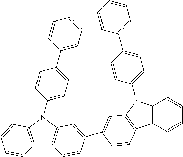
C12=C(N(C3=CC=C(C4=CC=CC=C4)C=C3)C3=C1C=CC(C1=CC4=C(C5=C(C=CC=C5)N4C4=CC=C(C5=CC=CC=C5)C=C4)C=C1)=C3)C=CC=C2
